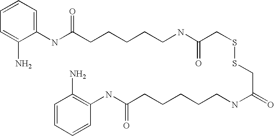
C1=CC=C(NC(CCCCCNC(CSSCC(NCCCCCC(NC2=C(N)C=CC=C2)=O)=O)=O)=O)C(N)=C1
